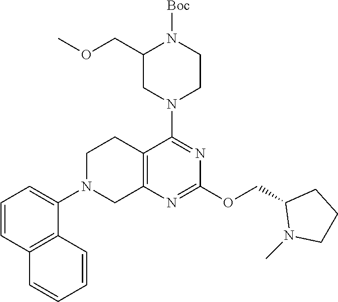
C12=C(N=C(OCC3N(C)CCC3)N=C1N1CCN([Boc])C(COC)C1)CN(C1=CC=CC3=C1C=CC=C3)CC2
